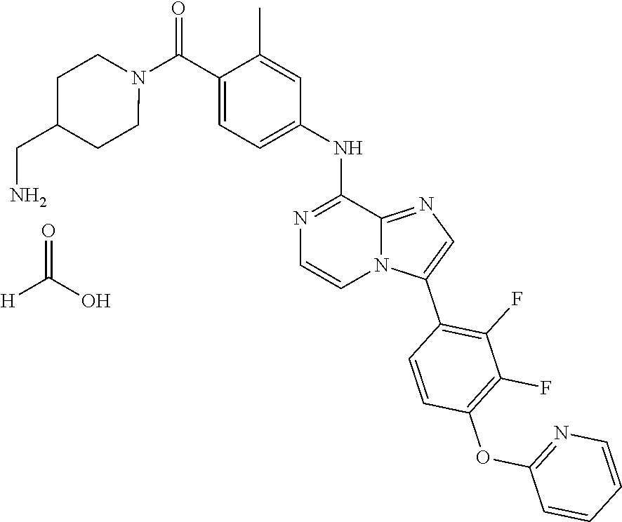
N1(C(C2=CC=C(NC3=NC=CN4C3=NC=C4C3=C(F)C(F)=C(OC4=NC=CC=C4)C=C3)C=C2C)=O)CCC(CN)CC1.O=C(O)[H]
